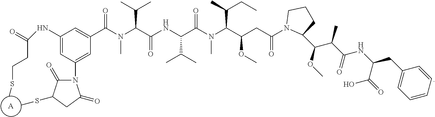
[A].CSCCC(NC1=CC(N2C(=O)C(SC)CC2=O)=CC(C(N(C(C(NC(C(N(C(C(CC(N2C(C(C(C(NC(CC3=CC=CC=C3)C(=O)O)=O)C)OC)CCC2)=O)OC)C(C)CC)C)=O)C(C)C)=O)C(C)C)C)=O)=C1)=O
